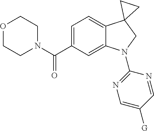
C1=C(C(=O)N2CCOCC2)C=C2C(=C1)C1(CN2C2=NC=C([G])C=N2)CC1
